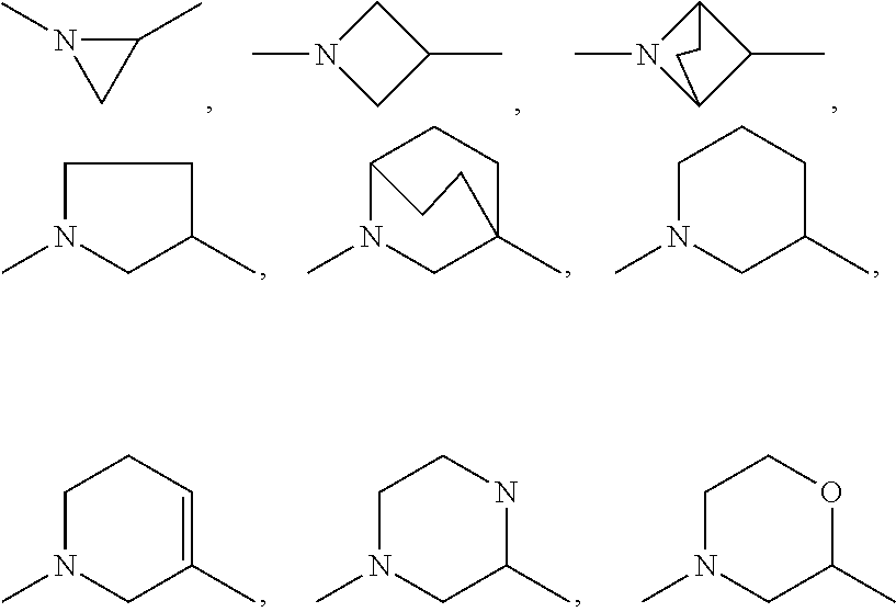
C1(C)N(C)C1.C1C(C)CN1C.C12C(C)C(N1C)CC2.C1N(C)CC(C)C1.C12N(C)CC(C)(CC1)CC2.C1N(C)CC(C)CC1.C1N(C)CC(C)=CC1.C1N(C)CC(C)NC1.C1N(C)CC(C)OC1
